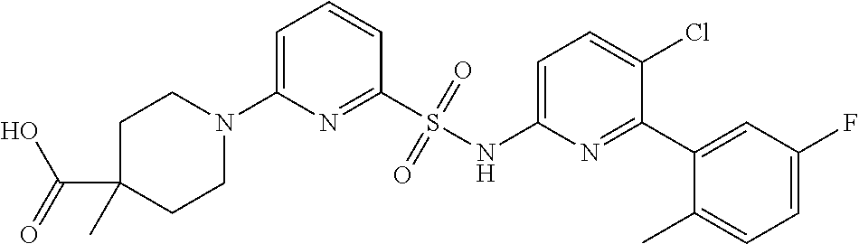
C1=C(N2CCC(C(=O)O)(C)CC2)N=C(S(NC2=CC=C(Cl)C(C3=CC(F)=CC=C3C)=N2)(=O)=O)C=C1
